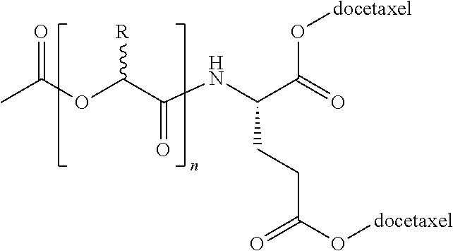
N(C(C(OC(C)=O)[R])=O)C(C(=O)O[docetaxel])CCC(O[docetaxel])=O
